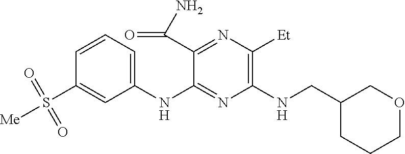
C1(NC2=NC(NCC3CCCOC3)=C([Et])N=C2C(N)=O)=CC=CC(S([Me])(=O)=O)=C1
